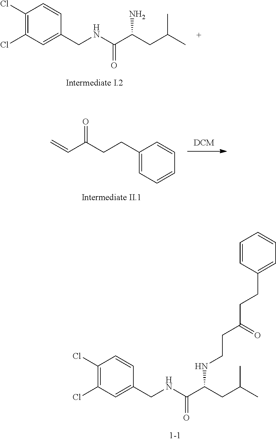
C1(Cl)=C(Cl)C=C(CNC(C(CC(C)C)N)=O)C=C1.C1(CCC(C=C)=O)=CC=CC=C1.C1(Cl)=C(Cl)C=C(CNC(C(CC(C)C)NCCC(CCC2=CC=CC=C2)=O)=O)C=C1
